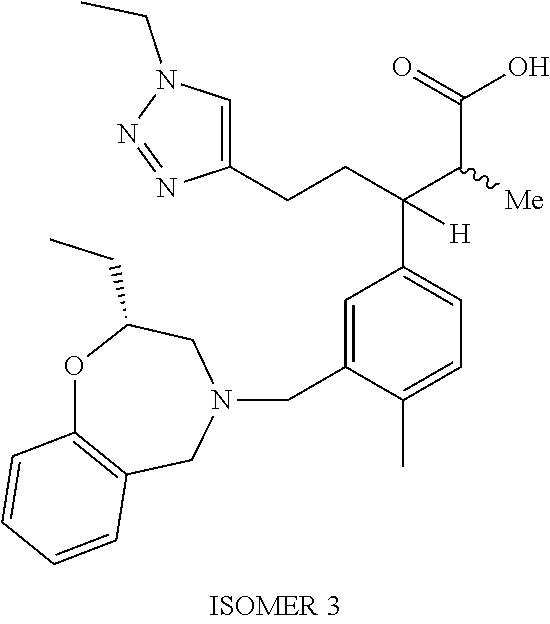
C1=C(C)C(CN2CC3=C(C=CC=C3)OC(CC)C2)=CC(C(CCC2=CN(CC)N=N2)(C([Me])C(O)=O)[H])=C1
